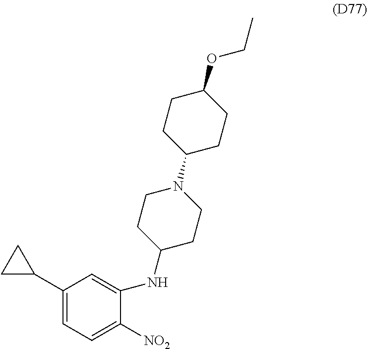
C1(C2CC2)=CC=C([NO2])C(NC2CCN(C3CCC(OCC)CC3)CC2)=C1
